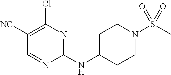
C1([NC])=C(Cl)N=C(NC2CCN(S(C)(=O)=O)CC2)N=C1
